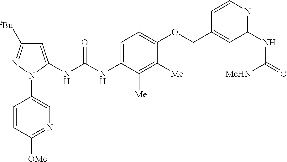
C1(N2C(NC(NC3=CC=C(OCC4=CC(NC(=O)[MeHN])=NC=C4)C([Me])=C3[Me])=O)=CC([tBu])=N2)=CN=C([OMe])C=C1
